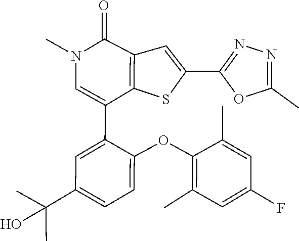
C1(C)=C(OC2=CC=C(C(C)(C)O)C=C2C2=CN(C)C(=O)C3=C2SC(C2=NN=C(C)O2)=C3)C(C)=CC(F)=C1
